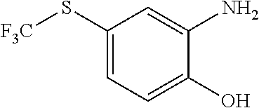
C1(S[F3C])=CC=C(O)C(N)=C1
